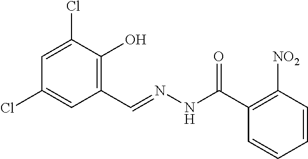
C1=C(Cl)C(O)=C(C=NNC(C2=C([NO2])C=CC=C2)=O)C=C1Cl
